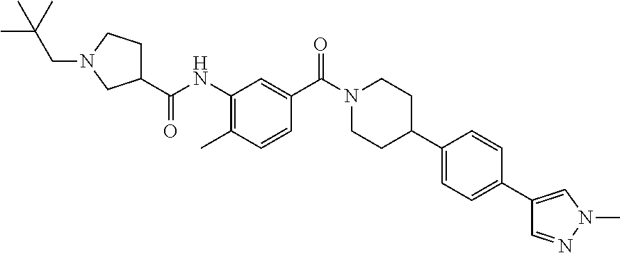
C1(C(NC2=C(C)C=CC(C(=O)N3CCC(C4=CC=C(C5=CN(C)N=C5)C=C4)CC3)=C2)=O)CCN(CC(C)(C)C)C1
